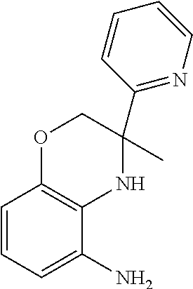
C1=CC2=C(C(N)=C1)NC(C)(C1=NC=CC=C1)CO2
